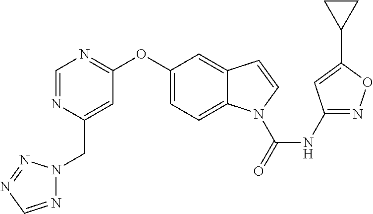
C1(NC(N2C3=CC=C(OC4=NC=NC(CN5N=CN=N5)=C4)C=C3C=C2)=O)=NOC(C2CC2)=C1
